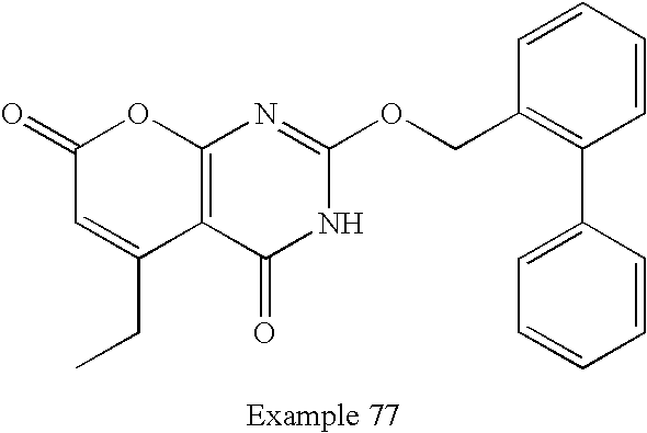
C12=C(C(=O)NC(OCC3=C(C4=CC=CC=C4)C=CC=C3)=N1)C(CC)=CC(=O)O2
